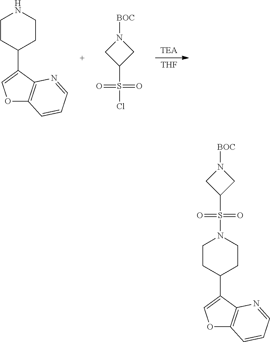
[THF].C1CC(C2=COC3=C2N=CC=C3)CCN1.[BOC]N1CC(S(=O)(=O)Cl)C1.[BOC]N1CC(S(=O)(=O)N2CCC(C3=COC4=C3N=CC=C4)CC2)C1
